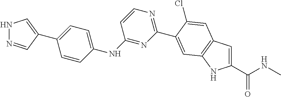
C1(C(NC)=O)=CC2=C(N1)C=C(C1=NC=CC(NC3=CC=C(C4=CNN=C4)C=C3)=N1)C(Cl)=C2
